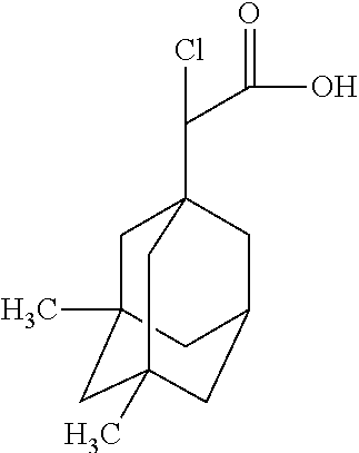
C1C2(C)CC3(C)CC(CC1(C(C(O)=O)Cl)C3)C2
